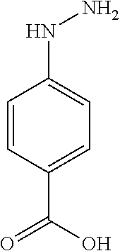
C1=CC(C(O)=O)=CC=C1NN
